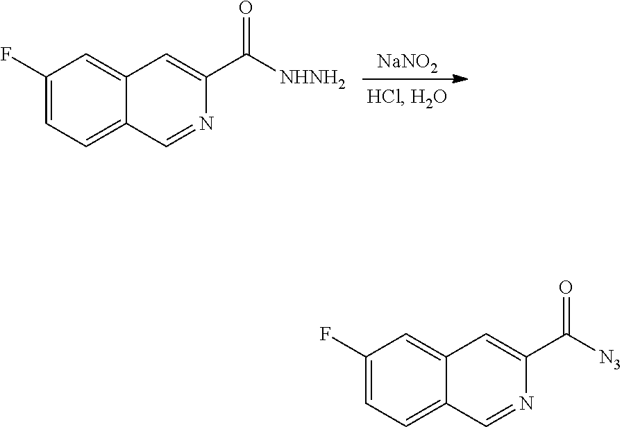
[NaNO2].C1(F)=CC=C2C(=C1)C=C(C([NHNH2])=O)N=C2.C1(F)=CC=C2C(=C1)C=C(C([N3])=O)N=C2
